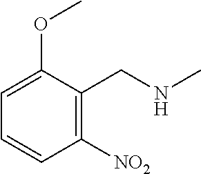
C1=CC([NO2])=C(CNC)C(OC)=C1
